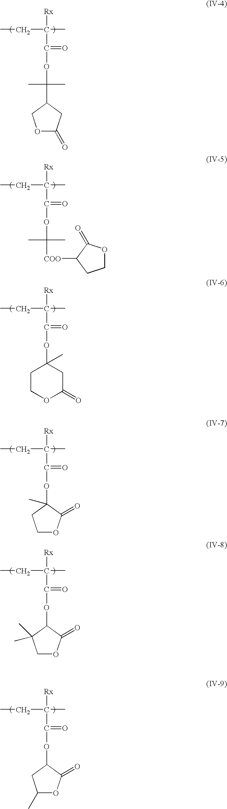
O1C(=O)CC(C(OC(=O)C(C)(CC)[Rx])(C)C)C1.O(C(=O)C(C)(CC)[Rx])C(C)(C)[COO]C1CCOC1=O.O(C(=O)C(C)(CC)[Rx])C1(C)CCOC(=O)C1.C1OC(=O)C(OC(=O)C(C)(CC)[Rx])(C)C1.C1OC(=O)C(OC(=O)C(C)(CC)[Rx])C1(C)C.C1(C)OC(=O)C(OC(=O)C(C)(CC)[Rx])C1
